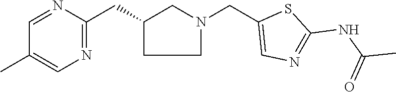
C1C(CC2=NC=C(C)C=N2)CN(CC2=CN=C(NC(C)=O)S2)C1
